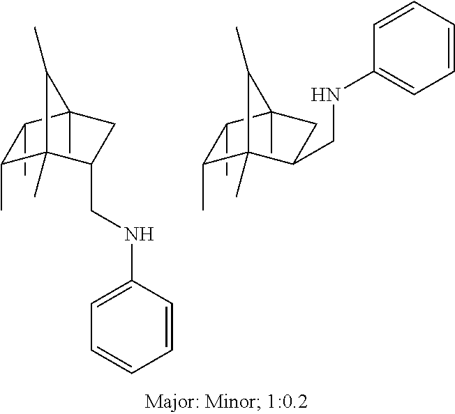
C1(CNC2=CC=CC=C2)CC2(C)C(C)C(C)C1(C)C2C.C1(CNC2=CC=CC=C2)CC2(C)C(C)C(C)C1(C)C2C
